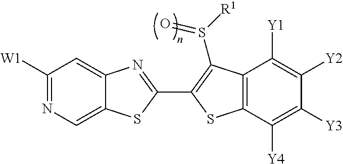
C12=CC([W1])=NC=C1SC(C1=C(S([R1])=O)C3=C(C([Y4])=C([Y3])C([Y2])=C3[Y1])S1)=N2
